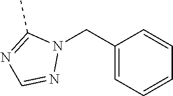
C1(CN2C(C)=NC=N2)=CC=CC=C1
